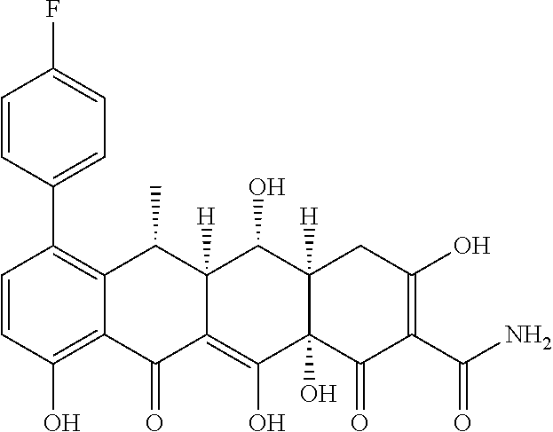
C1=CC(O)=C2C(=C1C1=CC=C(F)C=C1)C(C)C1([H])C(=C(O)C3(O)C([H])(C1O)CC(O)=C(C(N)=O)C3=O)C2=O
